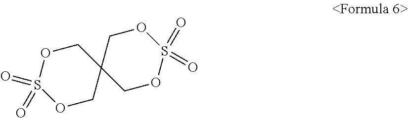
C12(COS(=O)(=O)OC1)COS(=O)(=O)OC2
